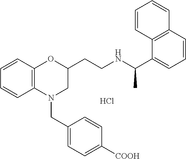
Cl.C1=CC2=C(C=C1)N(CC1=CC=C([COOH])C=C1)CC(CCNC(C1=CC=CC3=C1C=CC=C3)C)O2
